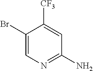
C1(Br)=CN=C(N)C=C1[CF3]
